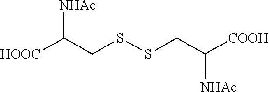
[HOOC]C(CSSCC([COOH])[NHAc])[NHAc]
